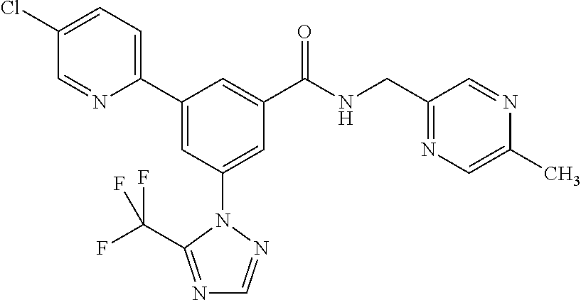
C1(C2=CC(N3N=CN=C3C(F)(F)F)=CC(C(NCC3=NC=C(C)N=C3)=O)=C2)=CC=C(Cl)C=N1
